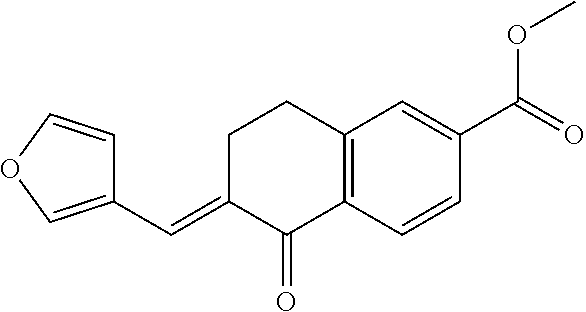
C1C(=CC2=COC=C2)C(=O)C2=C(C1)C=C(C(=O)OC)C=C2
